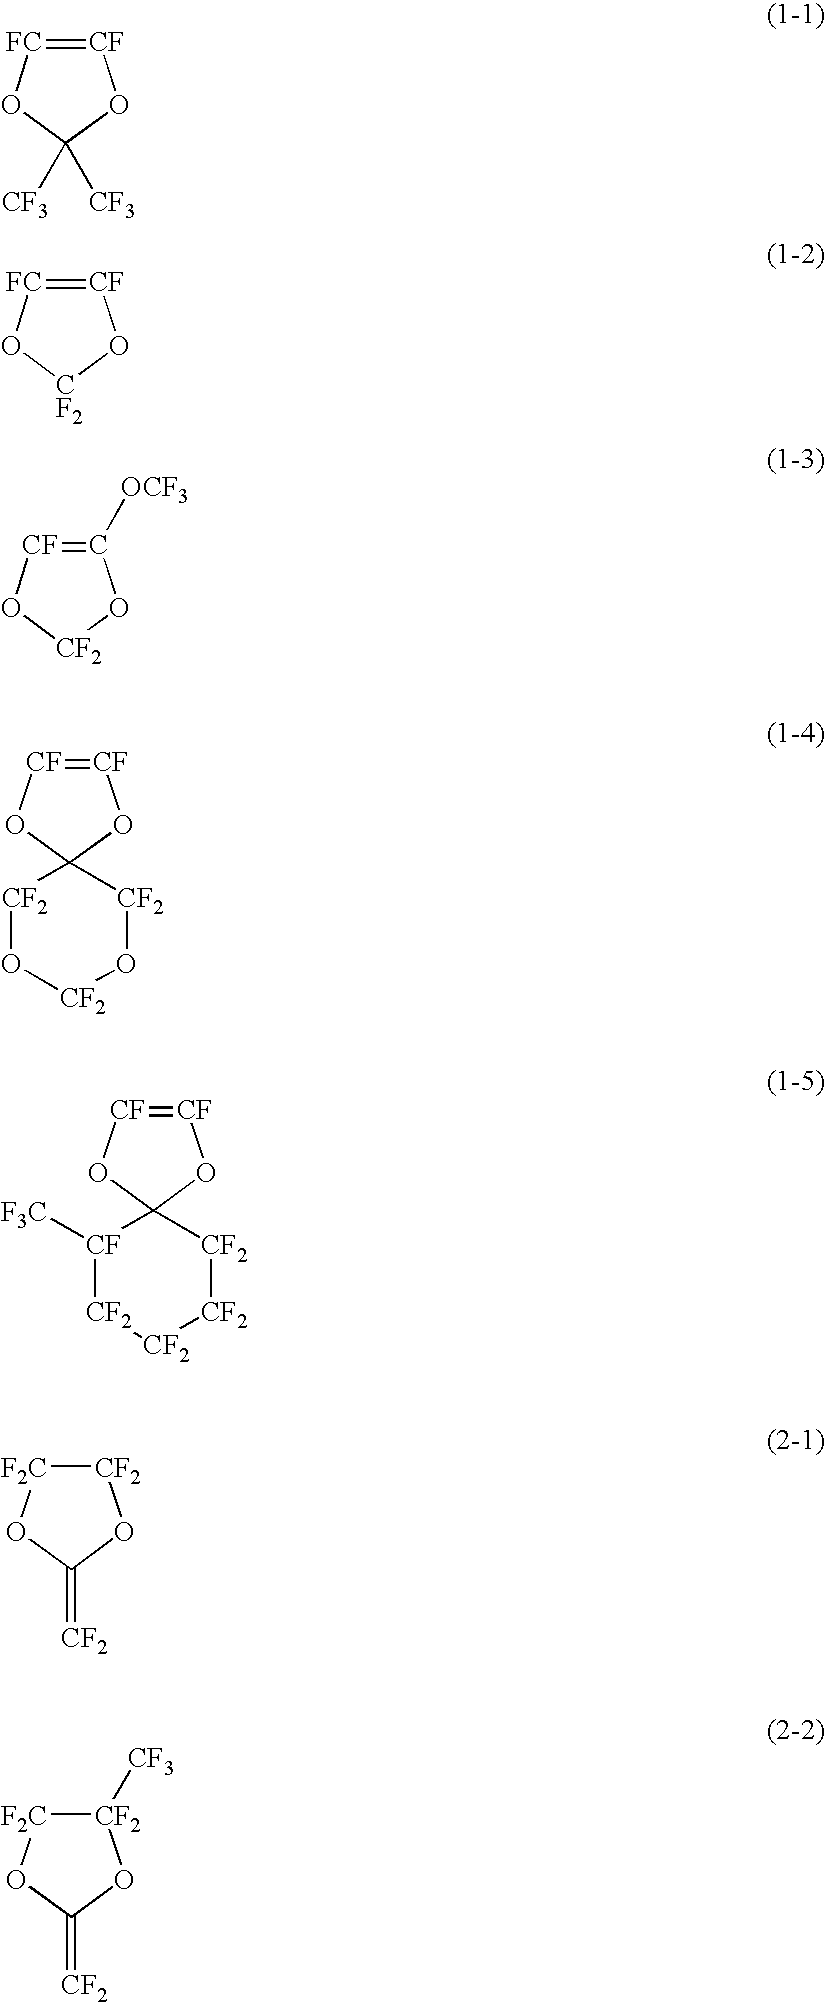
[CF]1=[FC]OC([CF3])([CF3])O1.[CF]1=[FC]O[CF2]O1.C1([OCF3])=[CF]O[CF2]O1.[CF]1=[CF]OC2(O1)[CF2]O[CF2]O[CF2]2.[CF]1=[CF]OC2(O1)[CF]([F3C])[CF2][CF2][CF2][CF2]2.[CF2]1[F2C]OC(=[CF2])O1.[CF2]1([CF3])[F2C]OC(=[CF2])O1
